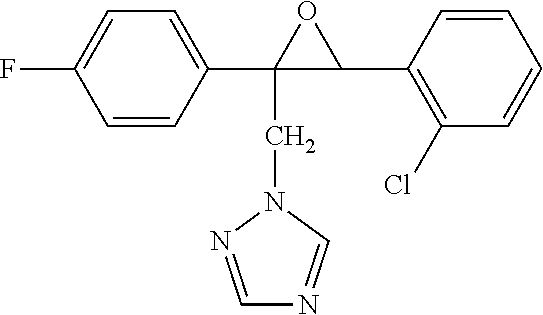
C1=NN(CC2(C3=CC=C(F)C=C3)C(C3=C(Cl)C=CC=C3)O2)C=N1
